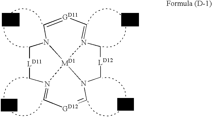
C1=N2C[LD11]CN3C=[GD11]C=N4C[LD12]CN(C=[GD12]1)[MD1]234
